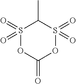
S1(=O)(=O)OC(=O)OS(=O)(=O)C1C
